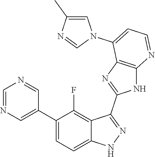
C1=NC=C(C2=CC=C3C(=C2F)C(C2=NC4=C(N2)N=CC=C4N2C=C(C)N=C2)=NN3)C=N1
